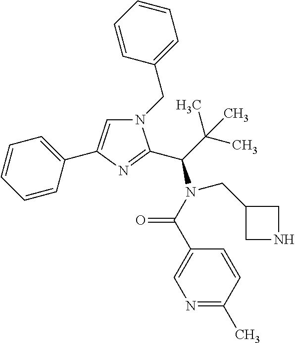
N1(CC2=CC=CC=C2)C=C(C2=CC=CC=C2)N=C1C(C(C)(C)C)N(C(C1=CN=C(C)C=C1)=O)CC1CNC1
